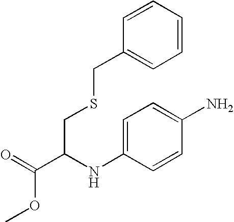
COC(C(NC1=CC=C(N)C=C1)CSCC1=CC=CC=C1)=O
